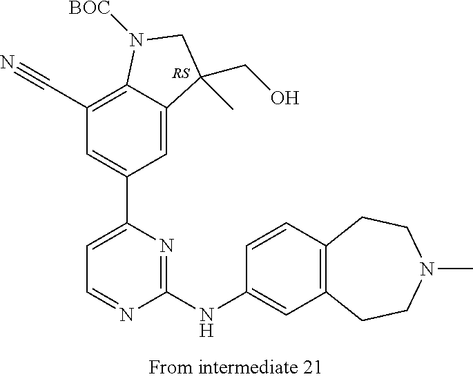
C1(C#N)=C2C(=CC(C3=CC=NC(NC4=CC5=C(C=C4)CCN(C)CC5)=N3)=C1)C(CO)(C)CN2[BOC].[RS]
